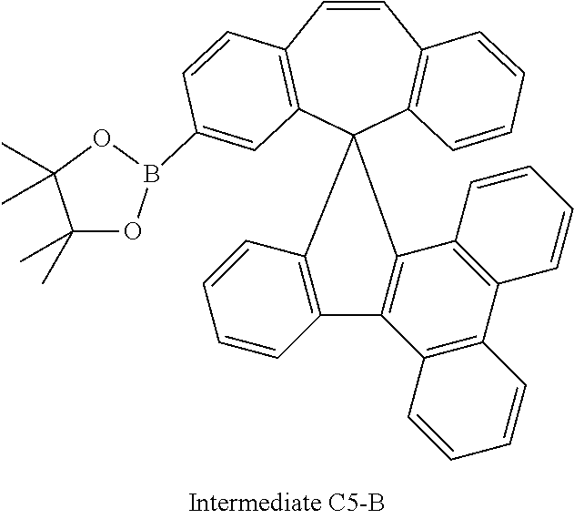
C1=CC2=C(C3(C4=C1C=CC=C4)C1=C(C=CC=C1)C1=C3C3=C(C4=C1C=CC=C4)C=CC=C3)C=C(B1OC(C)(C)C(C)(C)O1)C=C2
